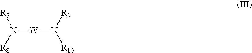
N([W]N([R10])[R9])([R8])[R7]
